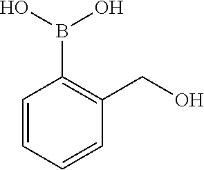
OB(O)C1=C(CO)C=CC=C1
